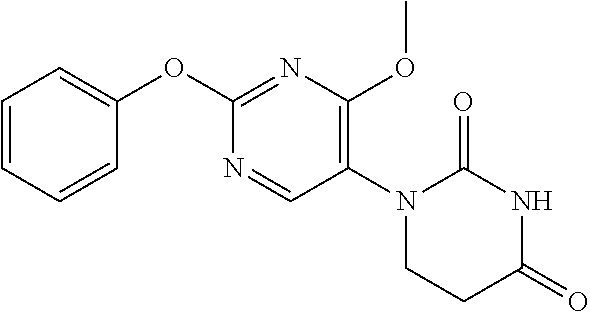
C1(OC2=NC(OC)=C(N3CCC(=O)NC3=O)C=N2)=CC=CC=C1
